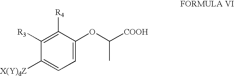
C1([R3])=C([R4])C(OC(C)[COOH])=CC=C1[X(Y)dZ]
